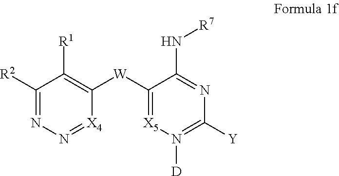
C1([R2])=NN=[X4]C([W]C2=[X5]N([D])=C([Y])N=C2N[R7])=C1[R1]
